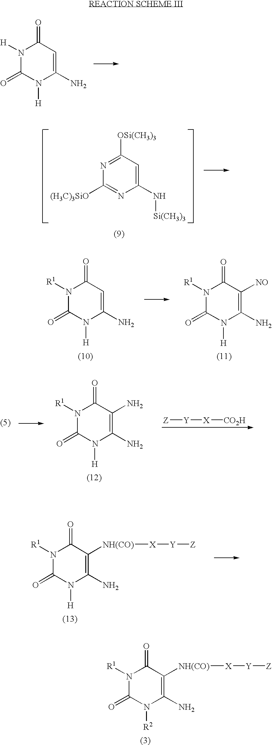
N1([H])C(=O)N([H])C(N)=CC1=O.N1=C([OSi(CH3)3])C=C(N[Si(CH3)3])N=C1[(H3C)3SiO].N1([R1])C(=O)N([H])C(N)=CC1=O.N1([R1])C(=O)N([H])C(N)=C([NO])C1=O.N1([R1])C(=O)N([H])C(N)=C(N)C1=O.[Z][Y][X][CO2H].N1([R1])C(=O)N([H])C(N)=C([NH(CO)][X][Y][Z])C1=O.N1([R1])C(=O)N([R2])C(N)=C([NH(CO)][X][Y][Z])C1=O
